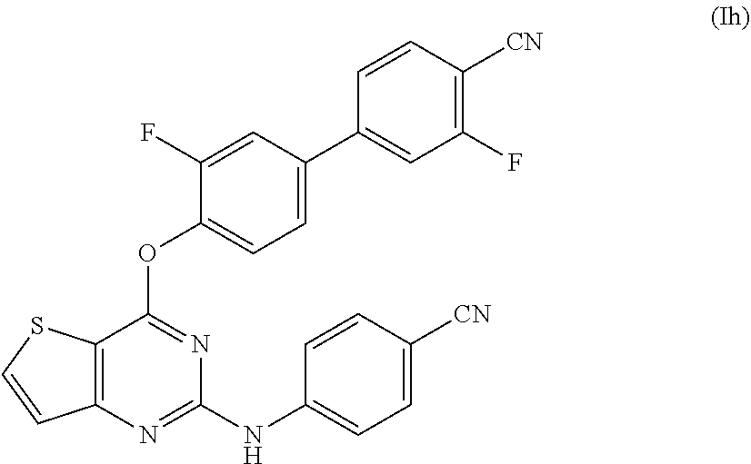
C12=C(N=C(NC3=CC=C([CN])C=C3)N=C1OC1=CC=C(C3=CC(F)=C([CN])C=C3)C=C1F)C=CS2
